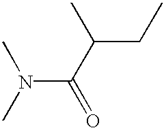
CN(C)C(=O)C(C)CC
